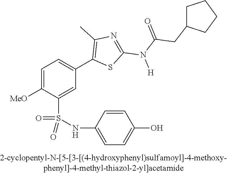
C1=C([OMe])C(S(NC2=CC=C(O)C=C2)(=O)=O)=CC(C2=C(C)N=C(N(C(=O)CC3CCCC3)[H])S2)=C1
